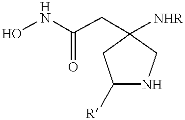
ONC(CC1([NHR])CNC([R])C1)=O
